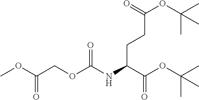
C(C(OC(C)(C)C)=O)(CCC(OC(C)(C)C)=O)NC(OCC(OC)=O)=O
